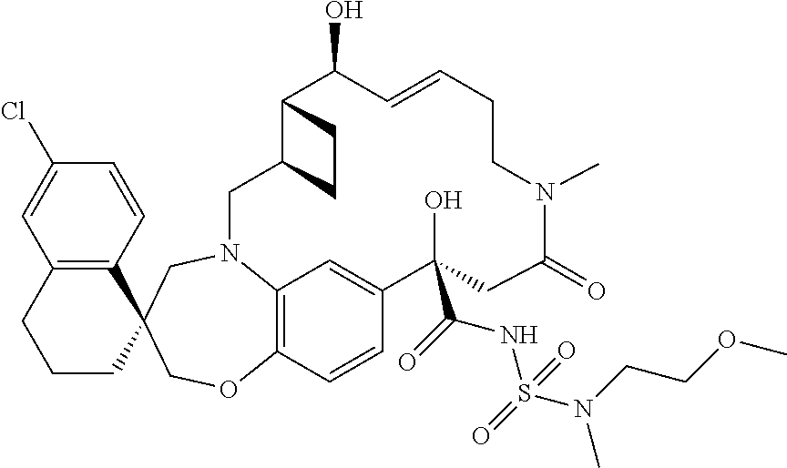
C1(Cl)=CC2=C(C=C1)C1(CCC2)COC2=C3N(C1)CC1C(C(O)C=CCCN(C)C(=O)CC(O)(C(=O)NS(N(CCOC)C)(=O)=O)C(=C3)C=C2)CC1
